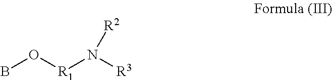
BO[R1]N([R3])[R2]
